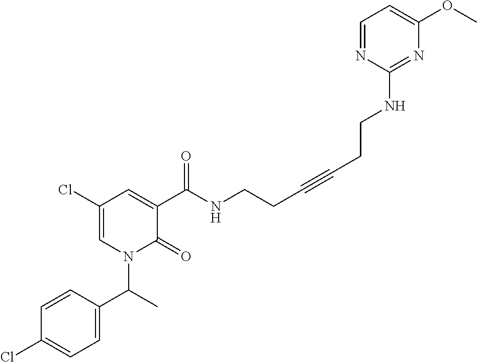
C1=CC(C(C)N2C(=O)C(C(NCCC#CCCNC3=NC(OC)=CC=N3)=O)=CC(Cl)=C2)=CC=C1Cl
